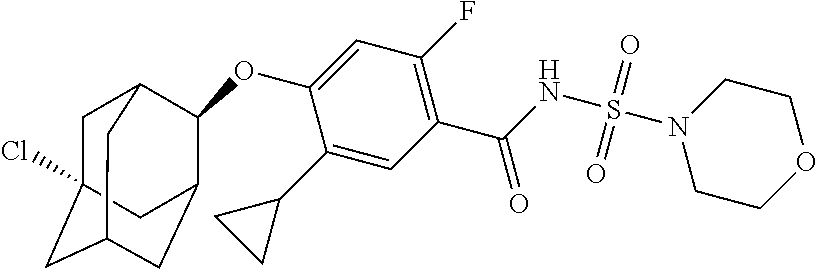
C1C2(Cl)CC3CC(C(OC4=CC(F)=C(C(NS(=O)(=O)N5CCOCC5)=O)C=C4C4CC4)C1C3)C2
